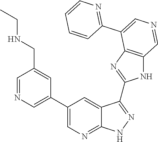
C1=NC=C(C2=CN=C3C(=C2)C(C2=NC4=C(N2)C=NC=C4C2=NC=CC=C2)=NN3)C=C1CNCC
